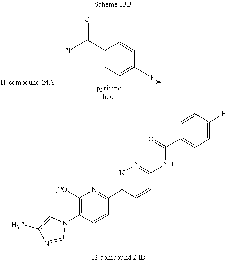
C1(C(Cl)=O)=CC=C(F)C=C1.C1([H3CO])=C(N2C=C(C)N=C2)C=CC(C2=NN=C(NC(C3=CC=C(F)C=C3)=O)C=C2)=N1
